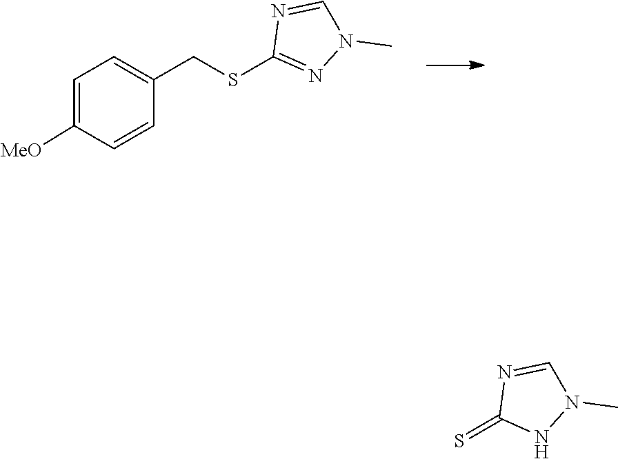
C1([MeO])=CC=C(CSC2=NN(C)C=N2)C=C1.S=C1N=CN(C)N1
